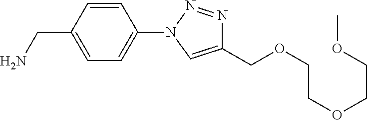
C1=CC(CN)=CC=C1N1C=C(COCCOCCOC)N=N1
